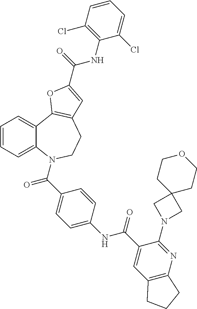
C1=CC=C2C(=C1)C1=C(CCN2C(=O)C2=CC=C(NC(=O)C3=CC4=C(N=C3N3CC5(C3)CCOCC5)CCC4)C=C2)C=C(C(=O)NC2=C(Cl)C=CC=C2Cl)O1
